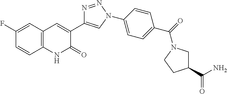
C1(F)=CC2=C(C=C1)NC(=O)C(C1=CN(C3=CC=C(C(=O)N4CC(C(N)=O)CC4)C=C3)N=N1)=C2
